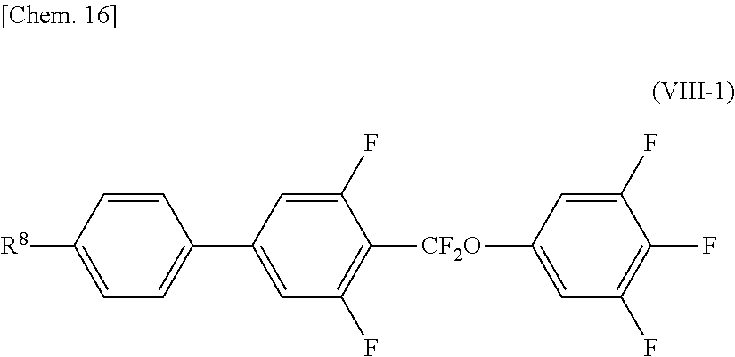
C1=CC([R8])=CC=C1C1=CC(F)=C([CF2O]C2=CC(F)=C(F)C(F)=C2)C(F)=C1
